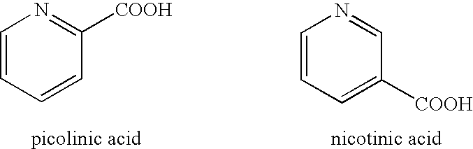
C1=CC=CC([COOH])=N1.C1=CC=C([COOH])C=N1
